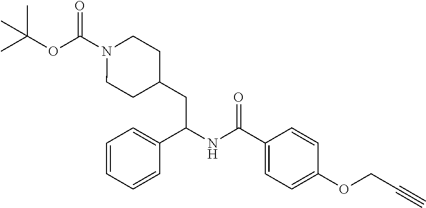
CC(OC(N1CCC(CC(NC(C2=CC=C(OCC#C)C=C2)=O)C2=CC=CC=C2)CC1)=O)(C)C
